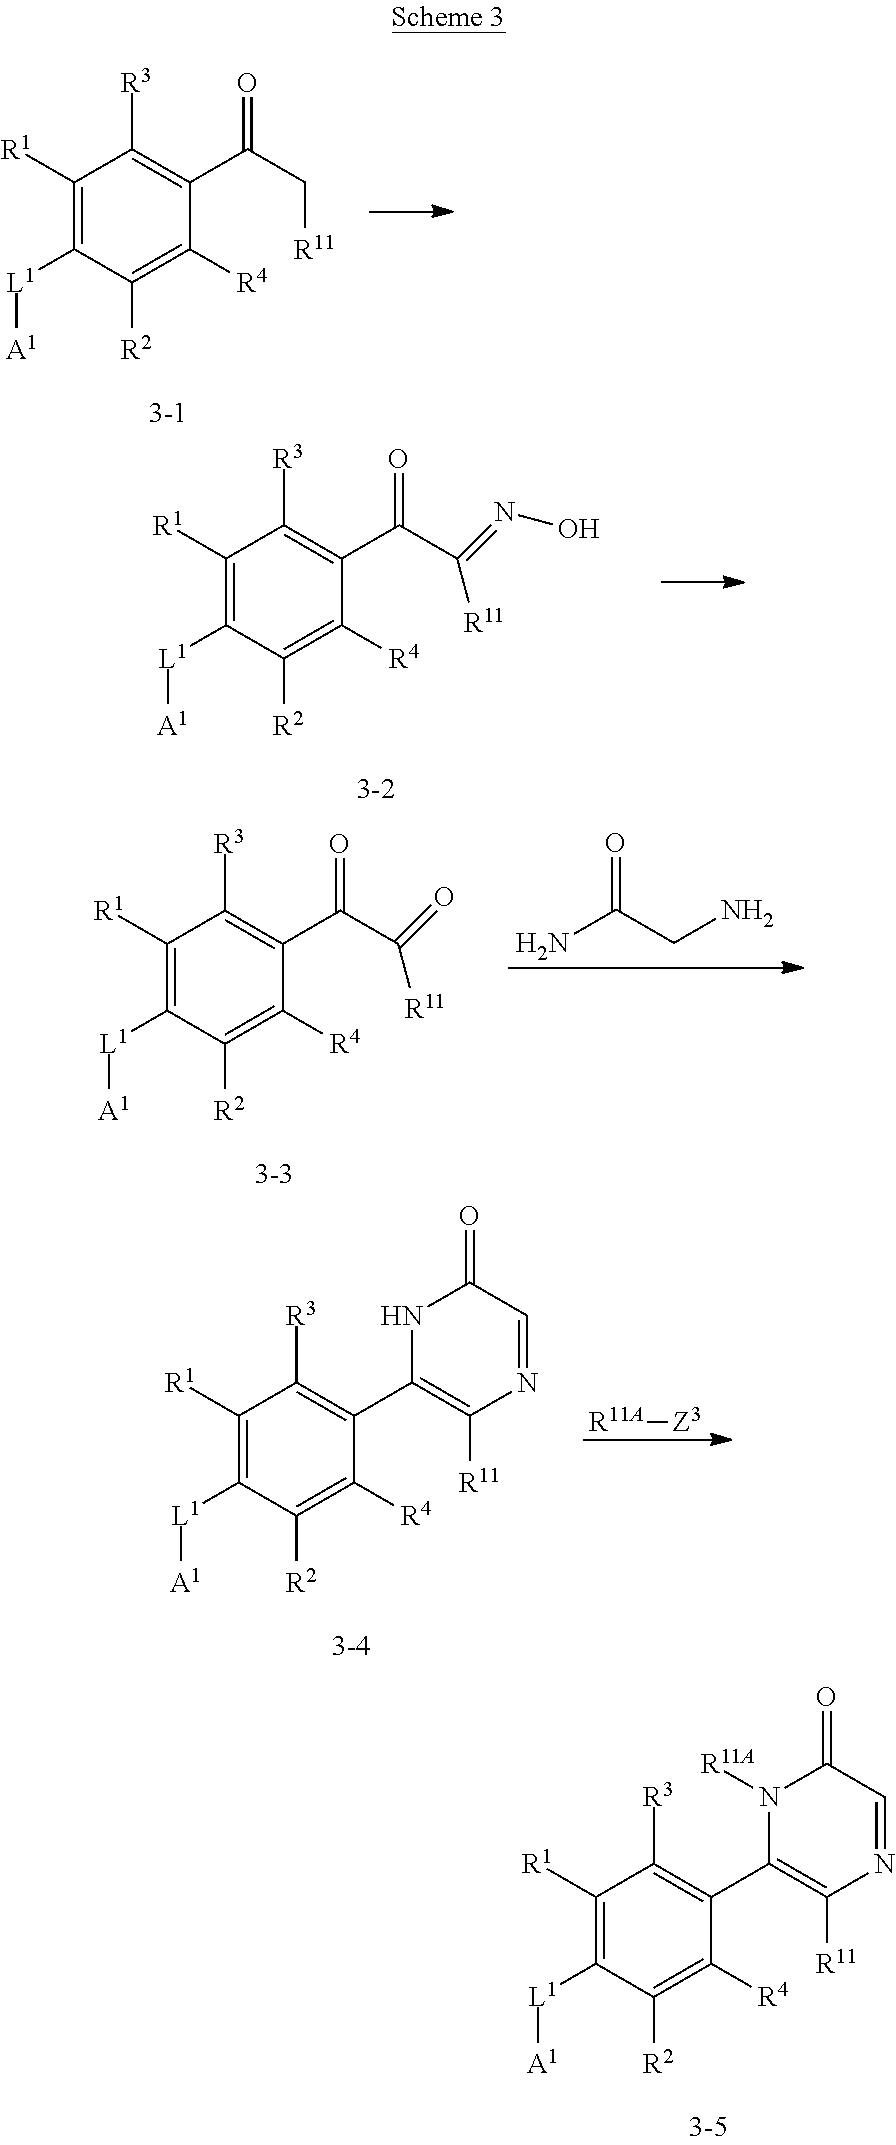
C1([R1])=C([L1][A1])C([R2])=C([R4])C(C2=C([R11])N=CC(=O)N2[R11A])=C1[R3].C1([R1])=C([L1][A1])C([R2])=C([R4])C(C(C[R11])=O)=C1[R3].C1([R1])=C([L1][A1])C([R2])=C([R4])C(C(C([R11])=NO)=O)=C1[R3].C1([R1])=C([L1][A1])C([R2])=C([R4])C(C(C([R11])=O)=O)=C1[R3].NC(CN)=O.[R11A][Z3].C1([R1])=C([L1][A1])C([R2])=C([R4])C(C2=C([R11])N=CC(=O)N2)=C1[R3]
